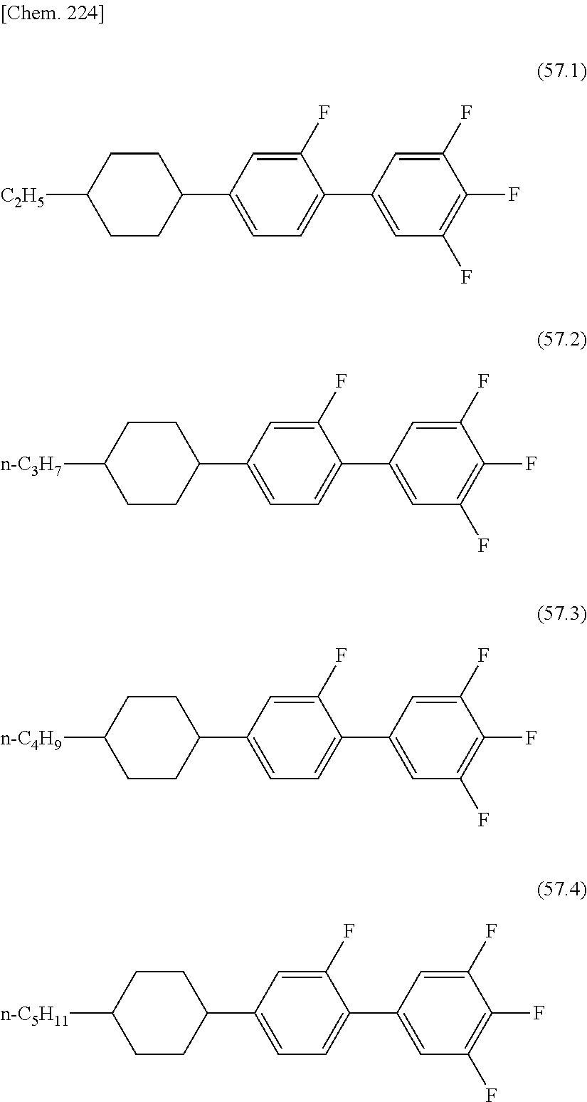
C1CC(C2=CC=C(C3=CC(F)=C(F)C(F)=C3)C(F)=C2)CCC1[C2H5].C1CC(C2=CC=C(C3=CC(F)=C(F)C(F)=C3)C(F)=C2)CCC1[n-C3H7].C1CC(C2=CC=C(C3=CC(F)=C(F)C(F)=C3)C(F)=C2)CCC1[n-C4H9].C1CC(C2=CC=C(C3=CC(F)=C(F)C(F)=C3)C(F)=C2)CCC1[n-C5H11]
